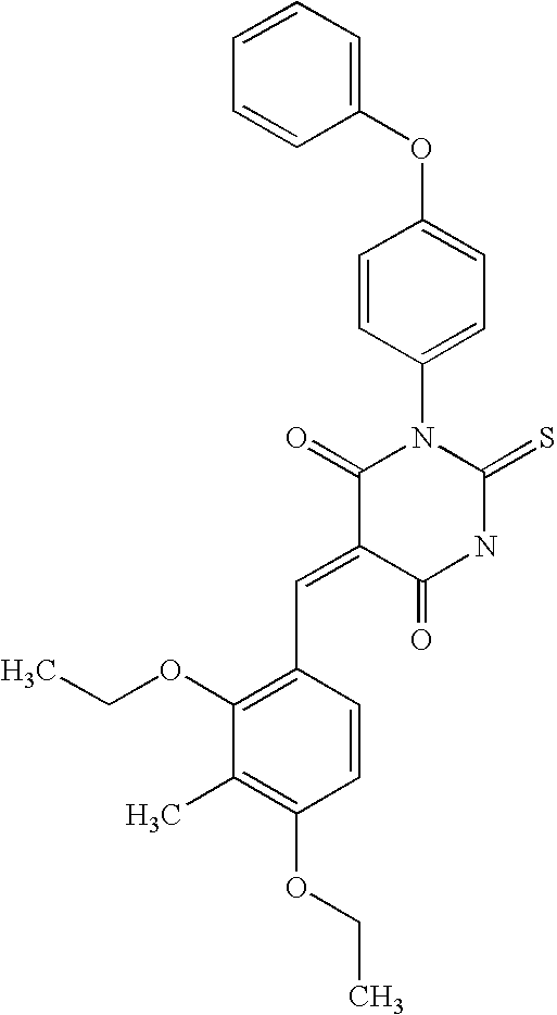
C1(OC2=CC=C(N3C(=O)C(=CC4=C(OCC)C(C)=C(OCC)C=C4)C(=O)NC3=S)C=C2)=CC=CC=C1
